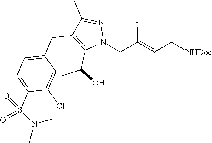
C1(C)=NN(CC(=CC[NHBoc])F)C(C(O)C)=C1CC1=CC=C(S(N(C)C)(=O)=O)C(Cl)=C1
